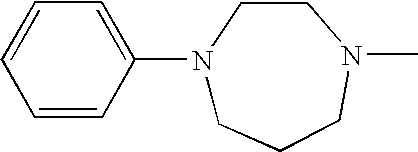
C1=C(N2CCCN(C)CC2)C=CC=C1
